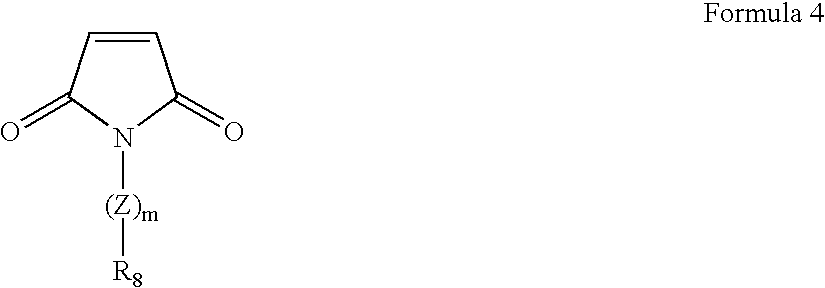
C1=CC(=O)N([(Z)m][R8])C1=O
